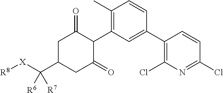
C1C(C([X][R8])([R6])[R7])CC(=O)C(C2=C(C)C=CC(C3=C(Cl)N=C(Cl)C=C3)=C2)C1=O
